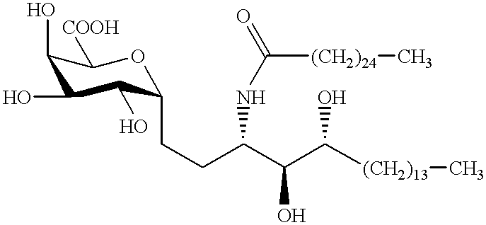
C1(O)C([COOH])OC(CCC(C(C([(CH2)13]C)O)O)NC(=O)[(CH2)24]C)C(O)C1O
